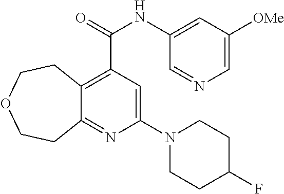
C12=C(C(NC3=CC([OMe])=CN=C3)=O)C=C(N3CCC(F)CC3)N=C1CCOCC2
